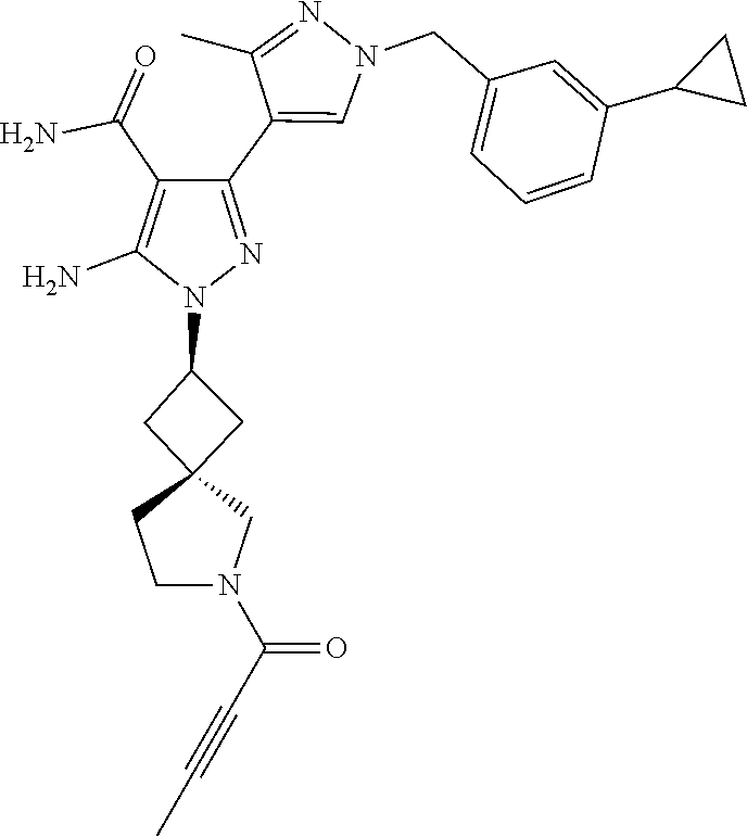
C12(CC(N3N=C(C4=CN(CC5=CC=CC(C6CC6)=C5)N=C4C)C(C(N)=O)=C3N)C1)CCN(C(C#CC)=O)C2
